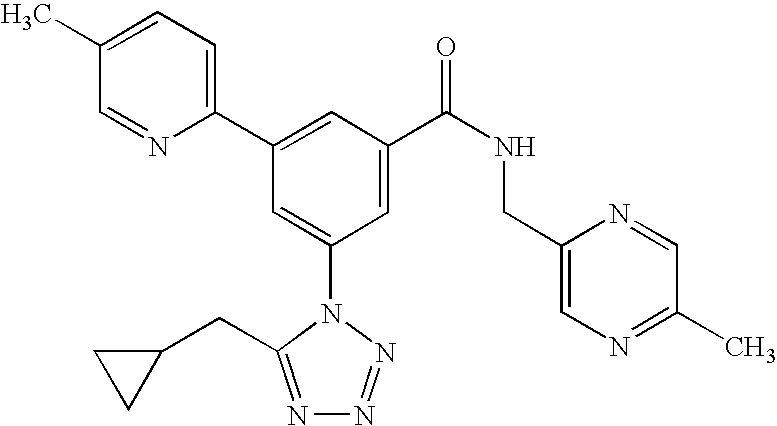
C1(C2=CC(C(NCC3=CN=C(C)C=N3)=O)=CC(N3C(CC4CC4)=NN=N3)=C2)=CC=C(C)C=N1
